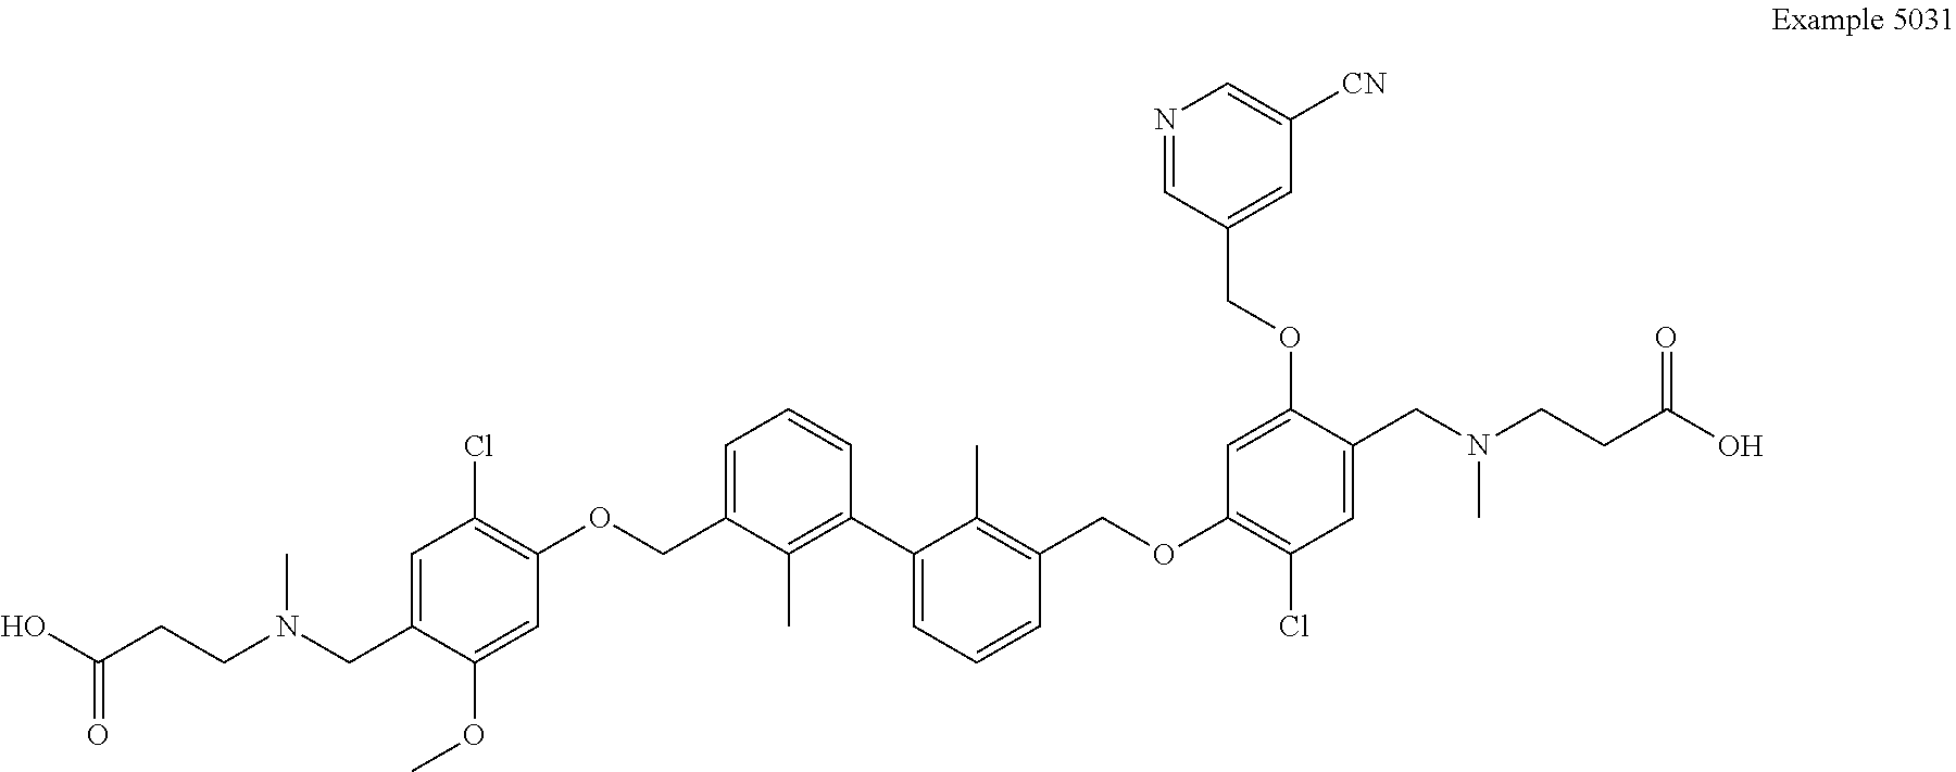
C1=C(COC2=C(Cl)C=C(CN(CCC(O)=O)C)C(OC)=C2)C(C)=C(C2=CC=CC(COC3=C(Cl)C=C(CN(CCC(O)=O)C)C(OCC4=CC([CN])=CN=C4)=C3)=C2C)C=C1
